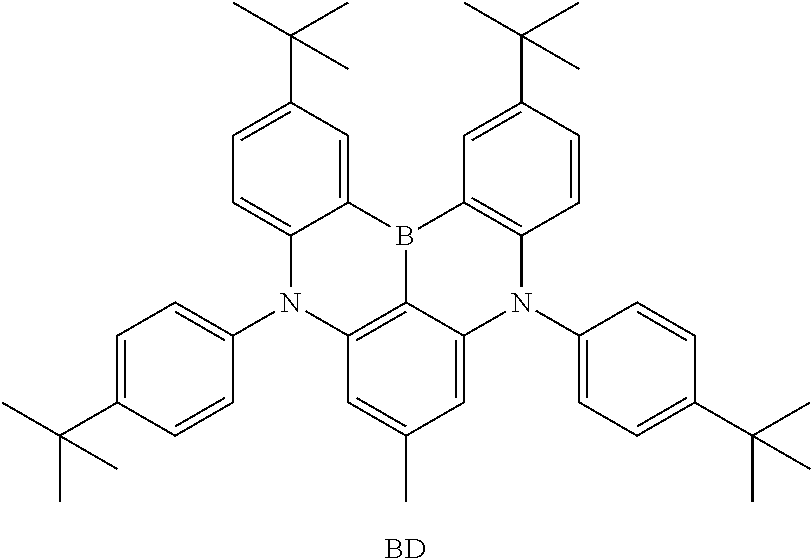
C12=CC=C(C(C)(C)C)C=C1B1C3=C(N2C2=CC=C(C(C)(C)C)C=C2)C=C(C)C=C3N(C2=CC=C(C(C)(C)C)C=C2)C2=C1C=C(C(C)(C)C)C=C2.[BD]
